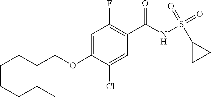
C1=C(OCC2CCCCC2C)C(Cl)=CC(C(NS(=O)(=O)C2CC2)=O)=C1F
